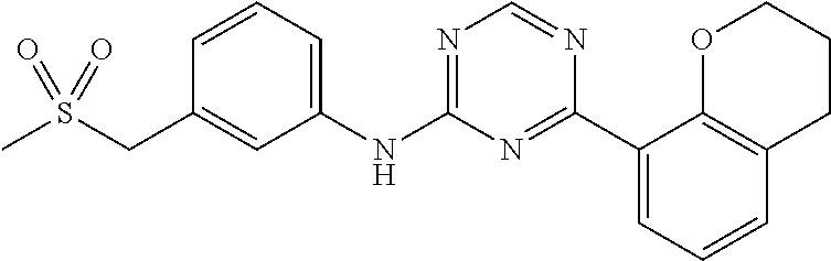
C1(NC2=NC=NC(C3=CC=CC4=C3OCCC4)=N2)=CC=CC(CS(C)(=O)=O)=C1
